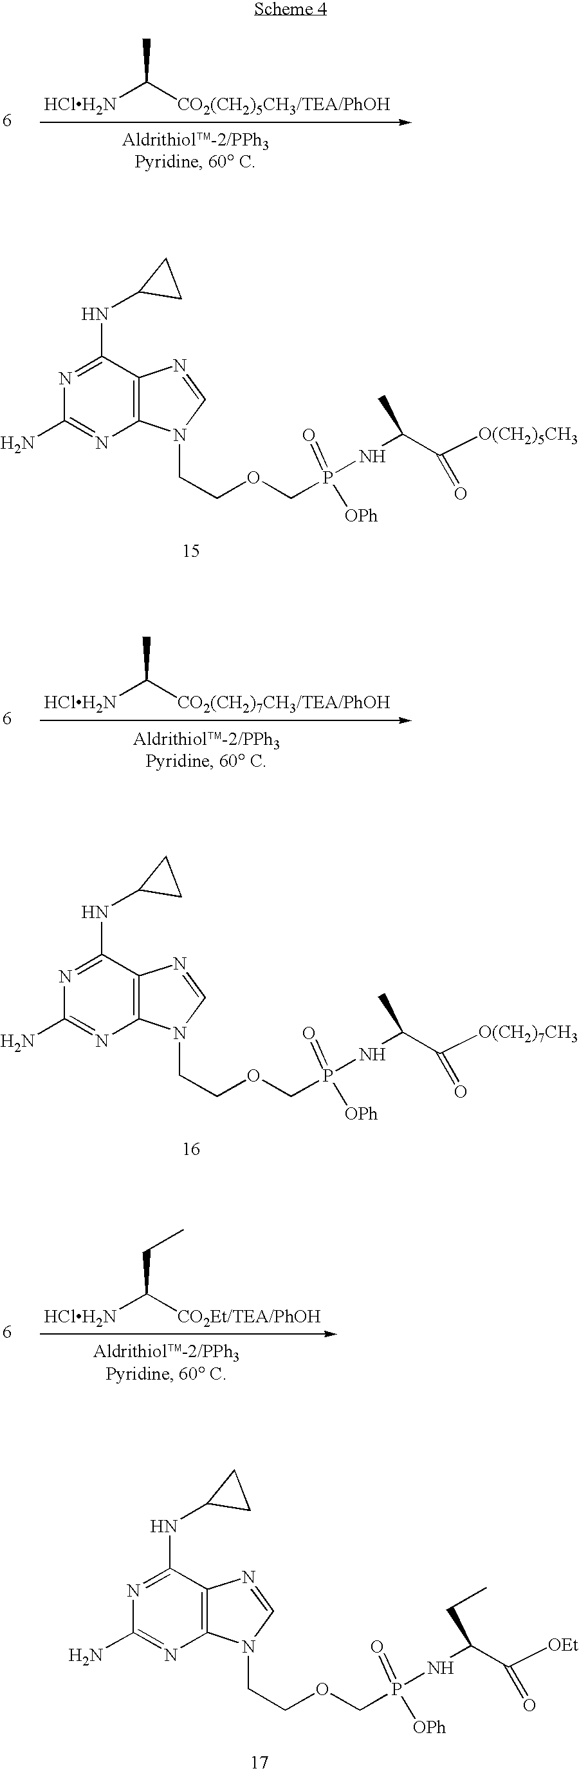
C1(NC2CC2)=NC(N)=NC2=C1N=CN2CCOCP(=O)(NC(C([O(CH2)5CH3])=O)C)[OPh].[HClH2N]C([CO2(CH2)5CH3/TEA/PhOH])C.C1(NC2CC2)=NC(N)=NC2=C1N=CN2CCOCP(=O)(NC(C([O(CH2)7CH3])=O)C)[OPh].[HClH2N]C([CO2(CH2)7CH3/TEA/PhOH])C.C1(NC2CC2)=NC(N)=NC2=C1N=CN2CCOCP(=O)(NC(C([OEt])=O)CC)[OPh].[HClH2N]C([CO2Et/TEA/PhOH])CC
